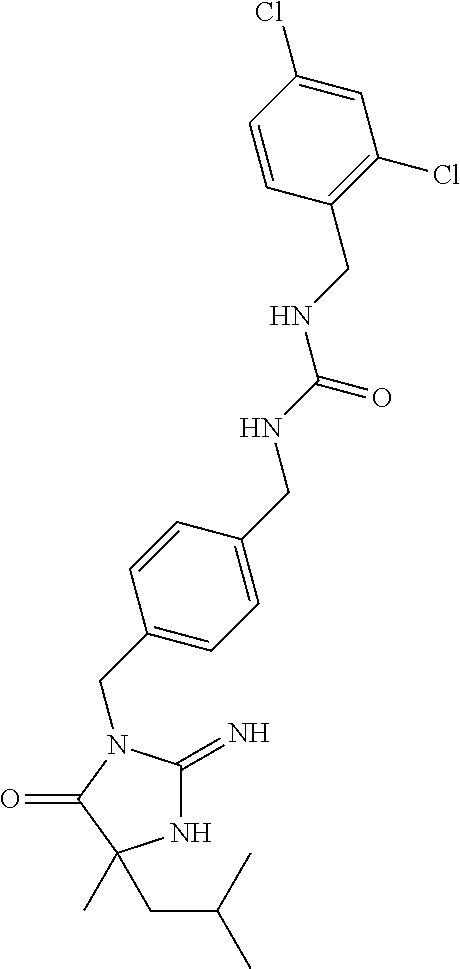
N1C(=N)N(CC2=CC=C(CNC(=O)NCC3=C(Cl)C=C(Cl)C=C3)C=C2)C(=O)C1(C)CC(C)C
